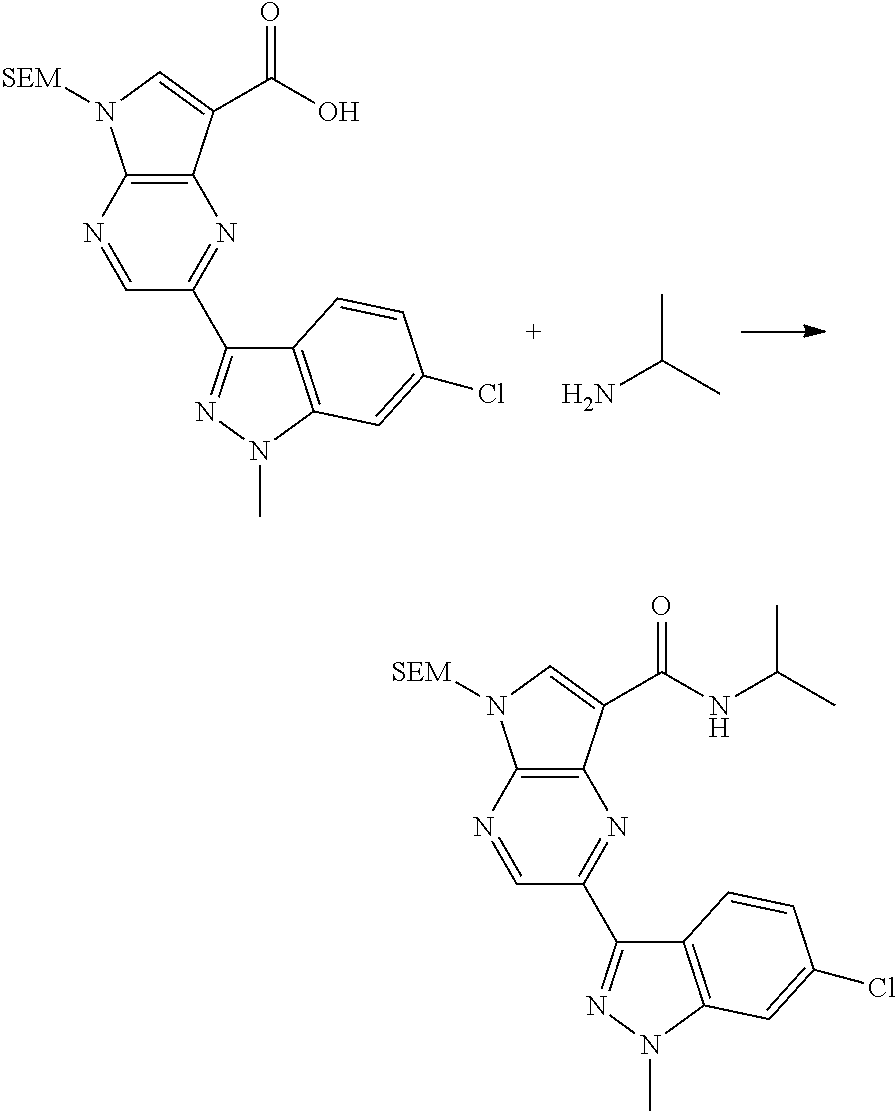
C12=C(N=CC(C3=NN(C)C4=C3C=CC(Cl)=C4)=N1)N([SEM])C=C2C(=O)O.CC(C)N.C12=C(N=CC(C3=NN(C)C4=C3C=CC(Cl)=C4)=N1)N([SEM])C=C2C(=O)NC(C)C
